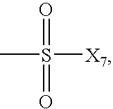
CS(=O)(=O)[X7]
